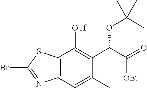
C12=C(SC(Br)=N1)C([OTf])=C(C(C(=O)[OEt])OC(C)(C)C)C(C)=C2
